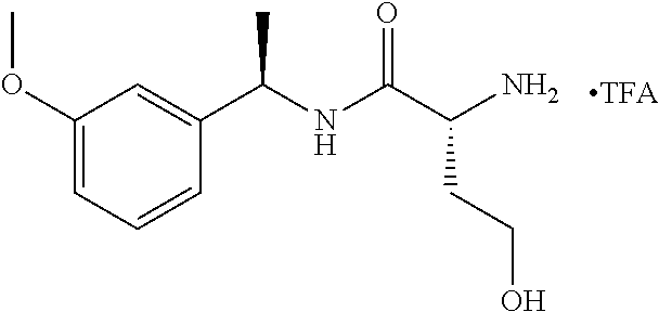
C1=C(OC)C=C(C(C)NC(=O)C(N)CCO)C=C1.[TFA]
